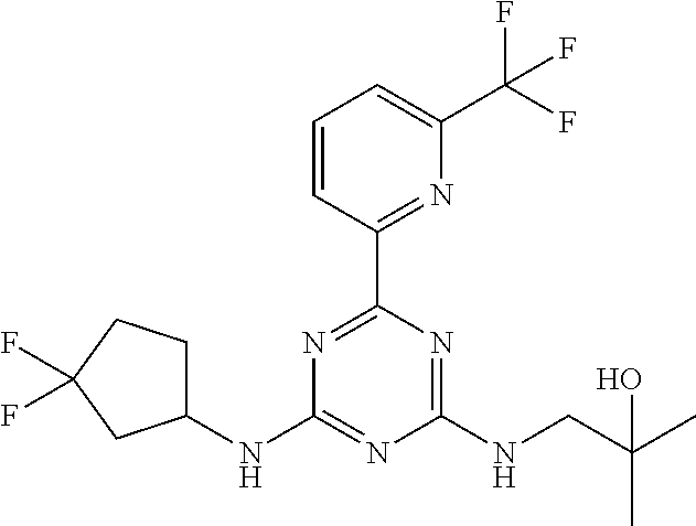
N1=C(C2=NC(C(F)(F)F)=CC=C2)N=C(NCC(C)(C)O)N=C1NC1CCC(F)(F)C1
